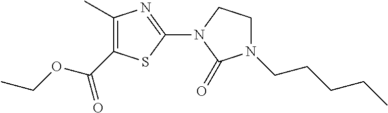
C1(C)=C(C(OCC)=O)SC(N2C(=O)N(CCCCC)CC2)=N1
